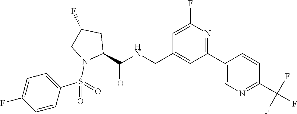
C1=C(F)N=C(C2=CN=C(C(F)(F)F)C=C2)C=C1CNC(C1N(S(C2=CC=C(F)C=C2)(=O)=O)CC(F)C1)=O
